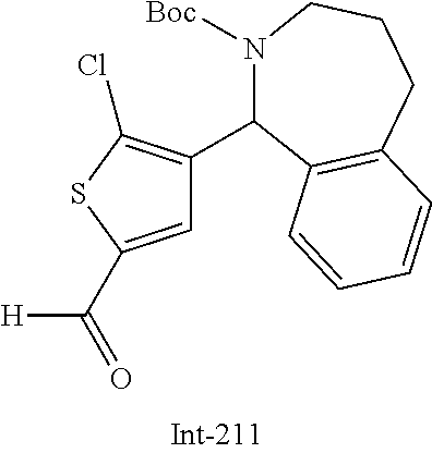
C1=C(C(=O)[H])SC(Cl)=C1C1N([Boc])CCCC2=C1C=CC=C2
